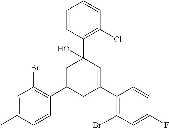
C1(C)=CC(Br)=C(C2CC(C3=C(Br)C=C(F)C=C3)=CC(C3=C(Cl)C=CC=C3)(O)C2)C=C1
